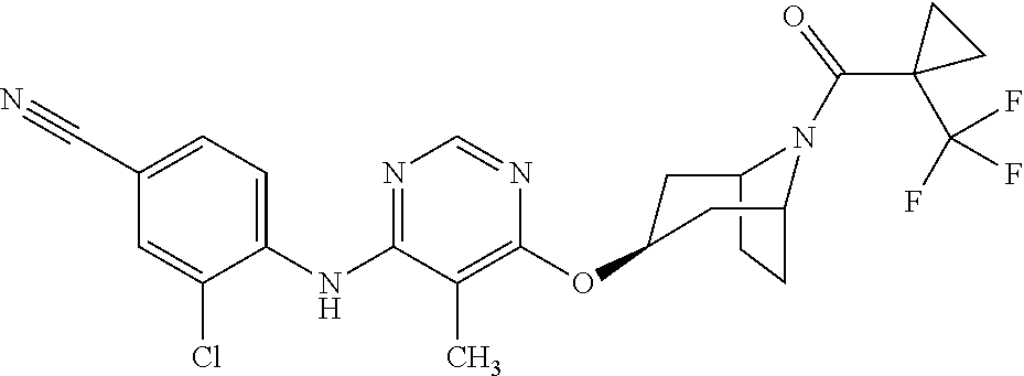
C12CCC(CC(OC3=C(C)C(NC4=CC=C(C#N)C=C4Cl)=NC=N3)C1)N2C(=O)C1(C(F)(F)F)CC1
